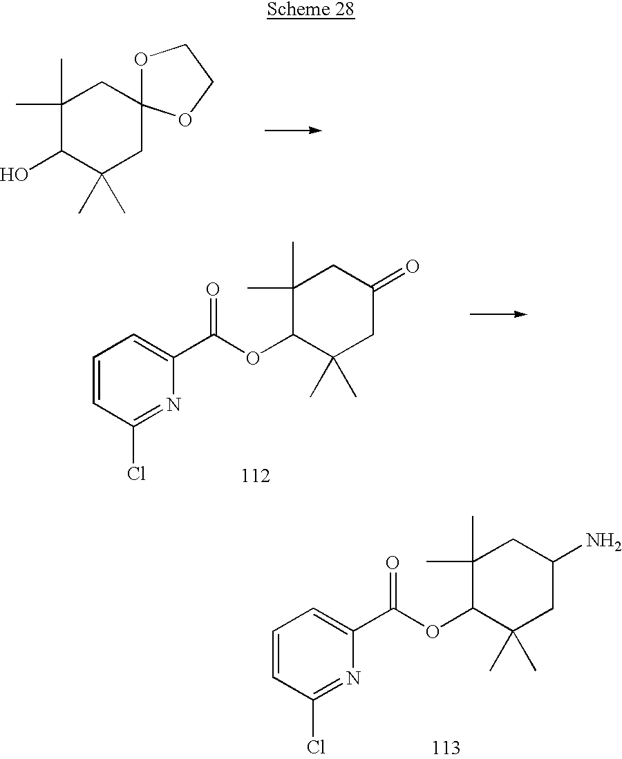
C1(C)(C)C(O)C(C)(C)CC2(C1)OCCO2.C1=CC(Cl)=NC(C(OC2C(C)(C)CC(=O)CC2(C)C)=O)=C1.C1=CC(Cl)=NC(C(OC2C(C)(C)CC(N)CC2(C)C)=O)=C1
